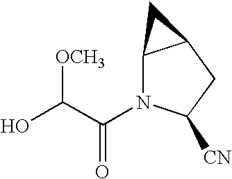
OC(C(N1C2C(CC1[CN])C2)=O)[OCH3]
